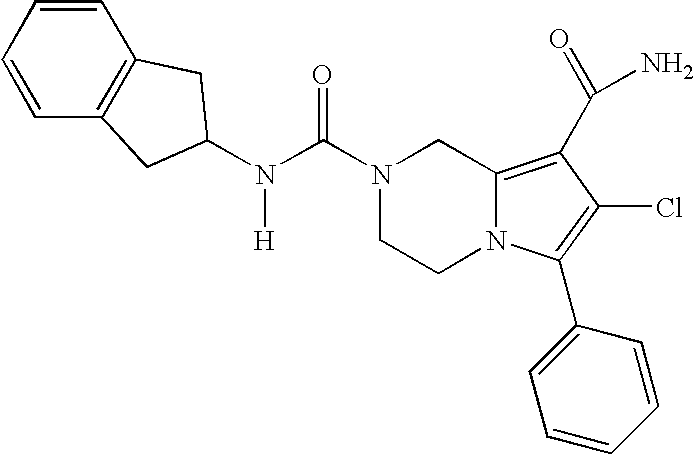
N(C(=O)N1CCN2C(=C(C(N)=O)C(Cl)=C2C2=CC=CC=C2)C1)([H])C1CC2=C(C=CC=C2)C1
